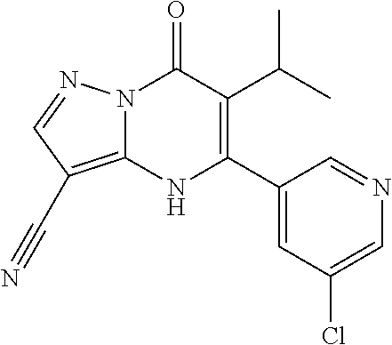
N12C(=C(C#N)C=N1)NC(C1=CC(Cl)=CN=C1)=C(C(C)C)C2=O
